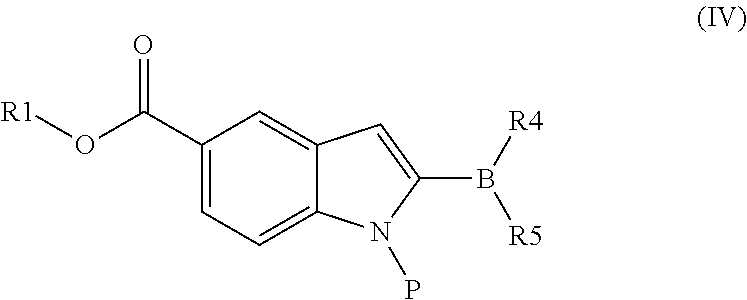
C1(C(O[R1])=O)=CC=C2C(=C1)C=C(B([R5])[R4])N2P
